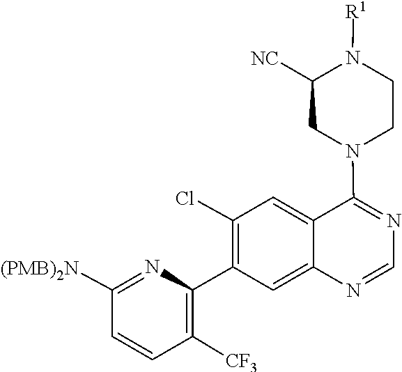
N1=CN=C(N2CC([NC])N([R1])CC2)C2=CC(Cl)=C(C3=C([CF3])C=CC([(PMB)2N])=N3)C=C12
